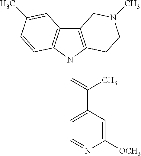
C12=C(N(C=C(C3=CC=NC([OCH3])=C3)C)C3=C1C=C(C)C=C3)CCN(C)C2
